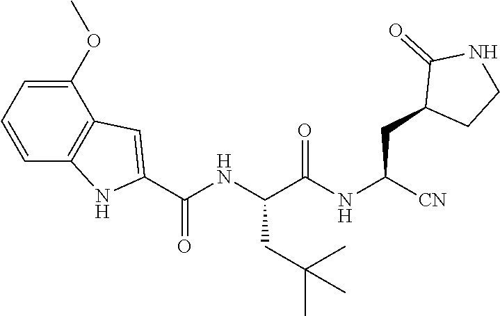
[CN]C(NC(C(NC(C1=CC2=C(N1)C=CC=C2OC)=O)CC(C)(C)C)=O)CC1CCNC1=O
